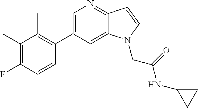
C1=C(C2=C(C)C(C)=C(F)C=C2)C=C2C(=N1)C=CN2CC(NC1CC1)=O
